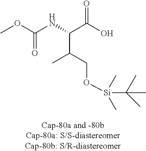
COC(NC(C(O)=O)C(C)CO[Si](C(C)(C)C)(C)C)=O
